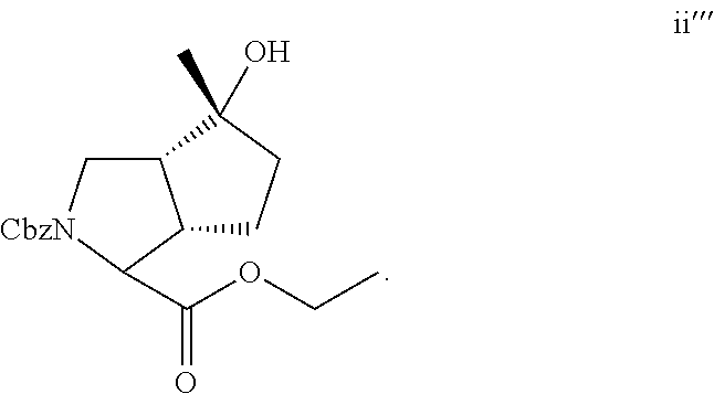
C12C[CbzN]C(C(OCC)=O)C1CCC2(O)C
